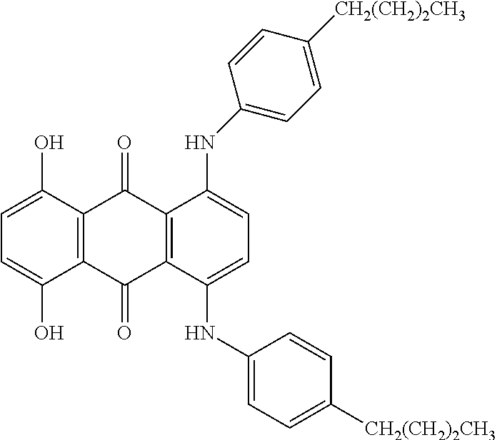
C12=C(C(=O)C3=C(C1=O)C(NC1=CC=C([CH2(CH2)2CH3])C=C1)=CC=C3NC1=CC=C([CH2(CH2)2CH3])C=C1)C(O)=CC=C2O
